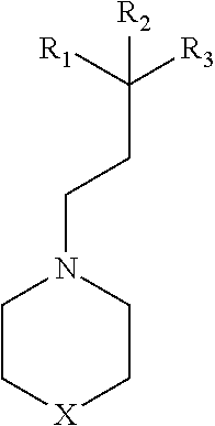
C1C[X]CCN1CCC([R1])([R3])[R2]
